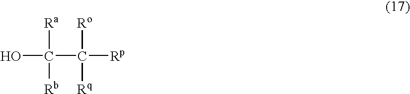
OC([Ra])([Rb])C([Rp])([Ro])[Rq]
